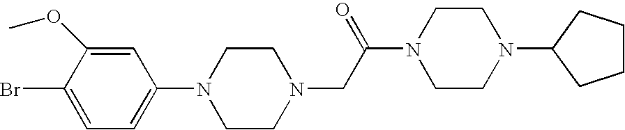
N1(CC(N2CCN(C3CCCC3)CC2)=O)CCN(C2=CC=C(Br)C(OC)=C2)CC1
